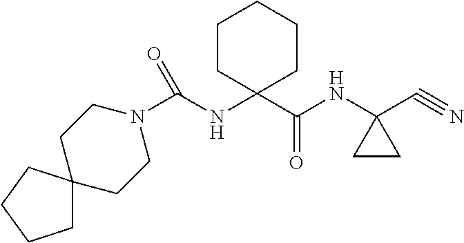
C(NC1(C(NC2(C#N)CC2)=O)CCCCC1)(N1CCC2(CC1)CCCC2)=O
